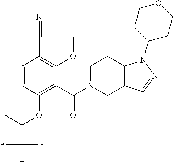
C12=C(CN(C(=O)C3=C(OC(C(F)(F)F)C)C=CC(C#N)=C3OC)CC1)C=NN2C1CCOCC1
